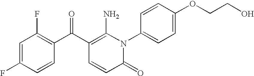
C1=C(F)C=CC(C(C2=C(N)N(C3=CC=C(OCCO)C=C3)C(=O)C=C2)=O)=C1F
